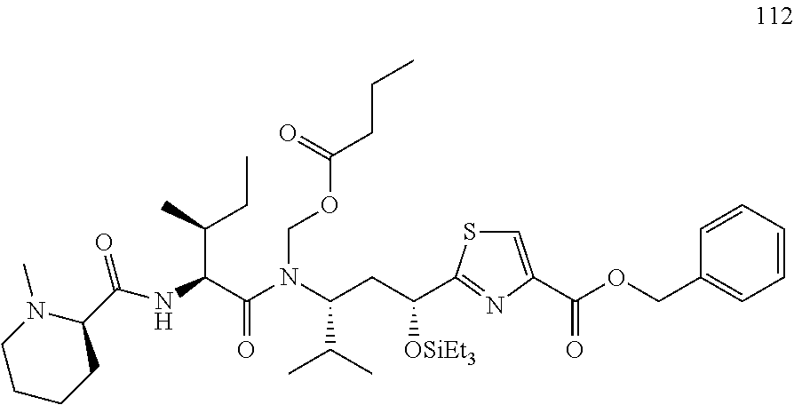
C(C(C(=O)N(C(CC([OSiEt3])C1=NC(C(OCC2=CC=CC=C2)=O)=CS1)C(C)C)COC(=O)CCC)NC(=O)C1N(C)CCCC1)(C)CC
